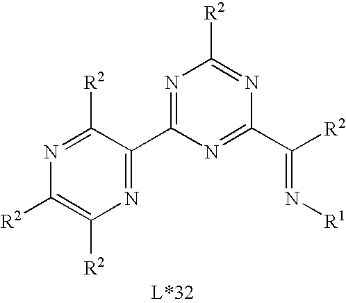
N1=C(C2=NC([R2])=C([R2])N=C2[R2])N=C(C([R2])=N[R1])N=C1[R2]
